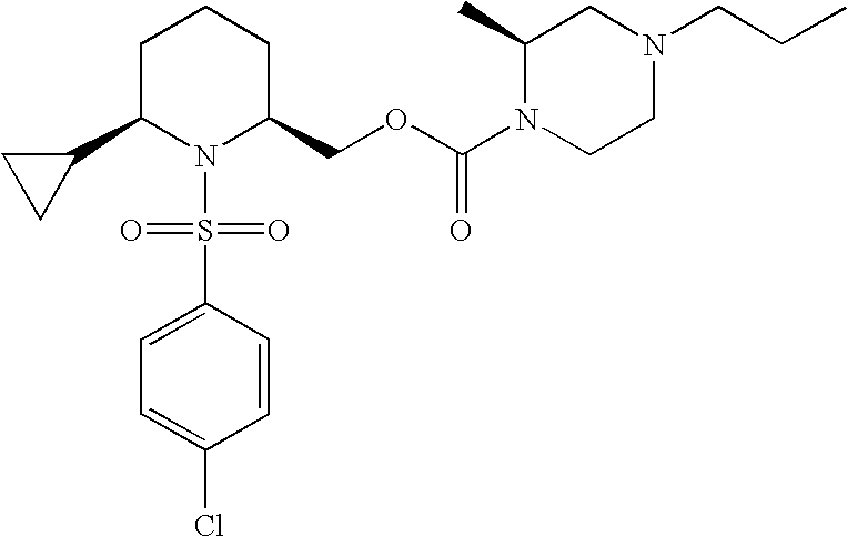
C1C(C2CC2)N(S(C2=CC=C(Cl)C=C2)(=O)=O)C(COC(N2CCN(CCC)CC2C)=O)CC1
